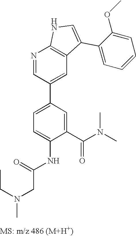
N1=CC(C2=CC=C(NC(CN(C)CC)=O)C(C(N(C)C)=O)=C2)=CC2=C1NC=C2C1=CC=CC=C1OC
